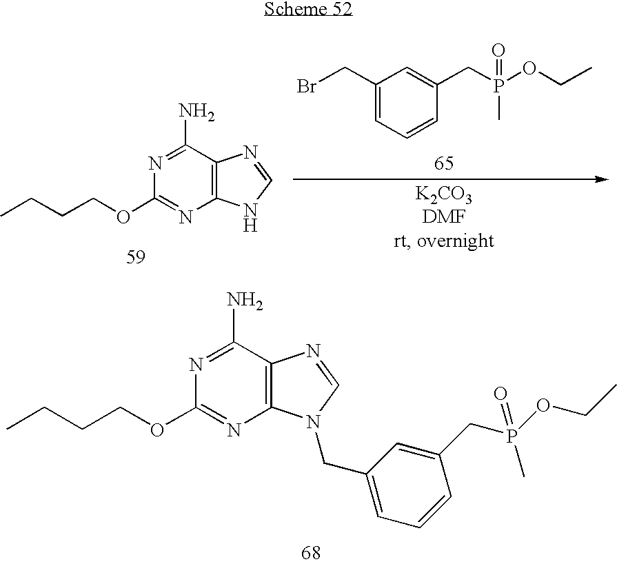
C12=C(C(N)=NC(OCCCC)=N1)N=CN2CC1=CC=CC(CP(OCC)(=O)C)=C1.C12=C(C(N)=NC(OCCCC)=N1)N=CN2.C1(CBr)=CC=CC(CP(OCC)(=O)C)=C1
